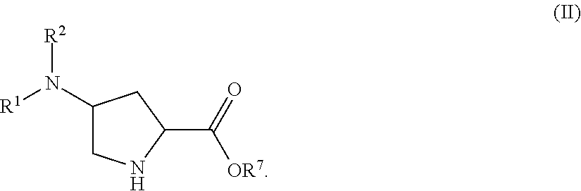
[R2]N(C1CNC(C(=O)[OR7])C1)[R1]
